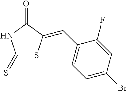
C1(=S)SC(=CC2=CC=C(Br)C=C2F)C(=O)N1
